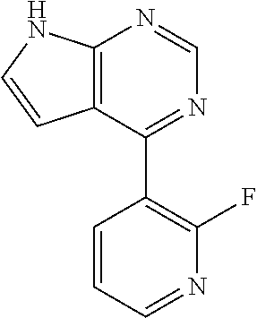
C12=C(C(C3=C(F)N=CC=C3)=NC=N1)C=CN2
